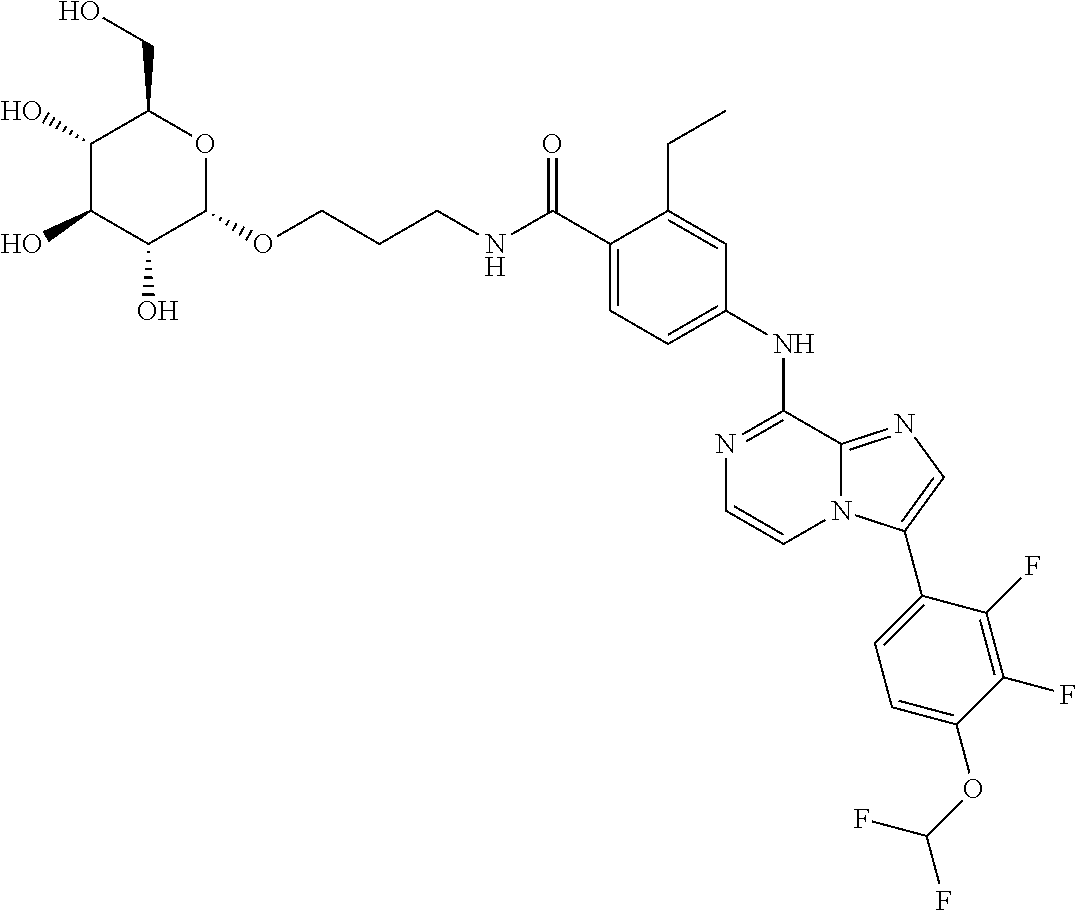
C1(C(NCCCOC2OC(CO)C(O)C(O)C2O)=O)=CC=C(NC2=NC=CN3C2=NC=C3C2=CC=C(OC(F)F)C(F)=C2F)C=C1CC
